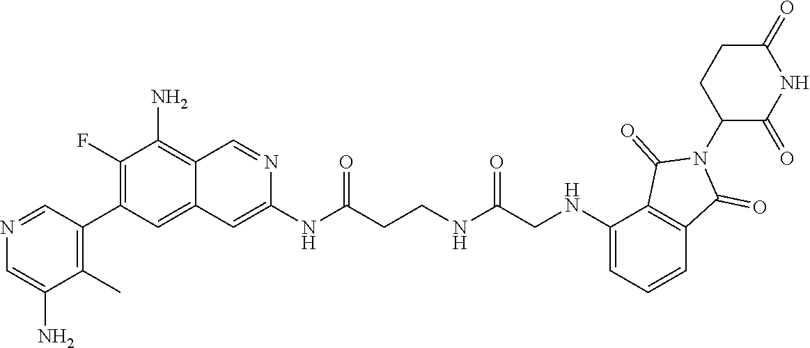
N(C(CCNC(CNC1=CC=CC2=C1C(=O)N(C1CCC(=O)NC1=O)C2=O)=O)=O)C1=CC2=CC(C3=C(C)C(N)=CN=C3)=C(F)C(N)=C2C=N1
